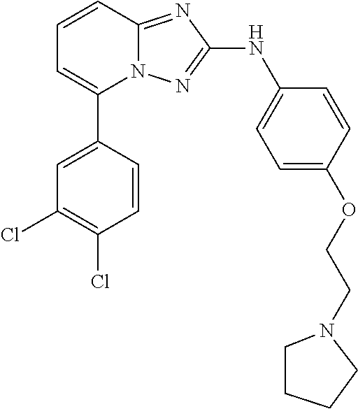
C1=CC2=NC(NC3=CC=C(OCCN4CCCC4)C=C3)=NN2C(C2=CC(Cl)=C(Cl)C=C2)=C1
